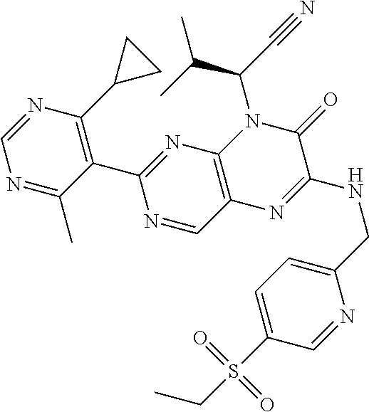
C1(C2=NC3=C(C=N2)N=C(NCC2=CC=C(S(CC)(=O)=O)C=N2)C(=O)N3C(C#N)C(C)C)=C(C2CC2)N=CN=C1C
